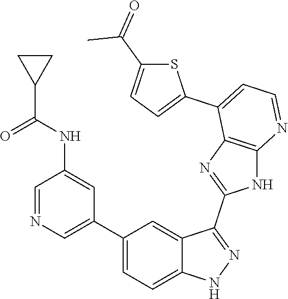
C1=NC=C(C2=CC=C3C(=C2)C(C2=NC4=C(N2)N=CC=C4C2=CC=C(C(=O)C)S2)=NN3)C=C1NC(C1CC1)=O
